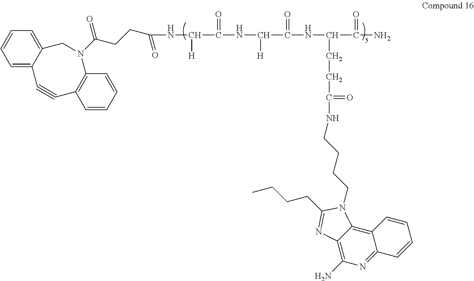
C1=CC=CC2=C1C#CC1=CC=CC=C1CN2C(CCC(NC(C(NC(C(NC(C(N)=O)CCC(NCCCCN1C2=C3C(=NC(N)=C2N=C1CCCC)C=CC=C3)=O)=O)[H])=O)[H])=O)=O
